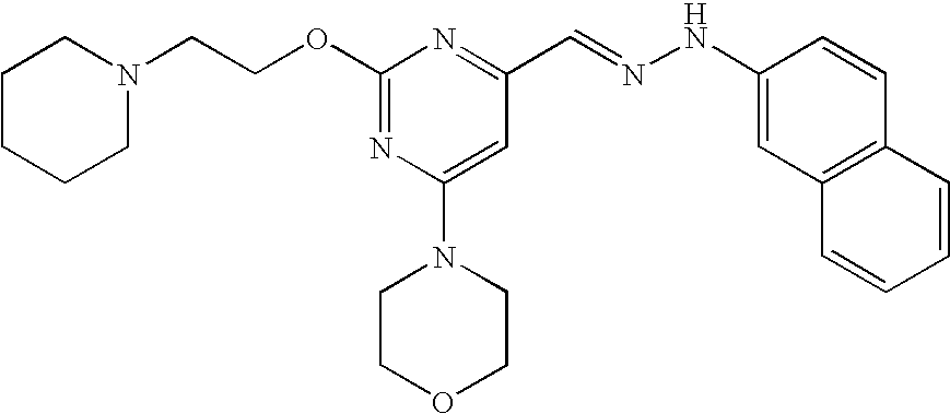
C(COC1=NC(N2CCOCC2)=CC(C=NNC2=CC3=C(C=C2)C=CC=C3)=N1)N1CCCCC1
